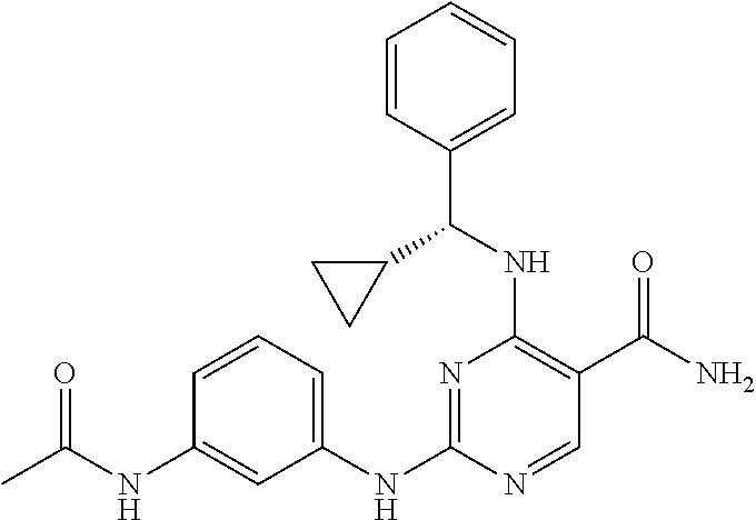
C1=CC=C(NC2=NC(NC(C3CC3)C3=CC=CC=C3)=C(C(N)=O)C=N2)C=C1NC(=O)C
